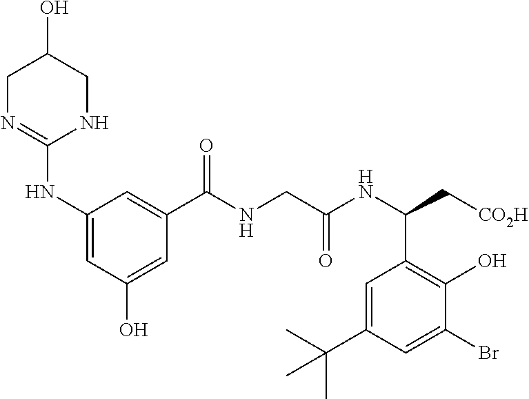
C1N=C(NC2=CC(O)=CC(C(NCC(NC(C[CO2H])C3=C(O)C(Br)=CC(C(C)(C)C)=C3)=O)=O)=C2)NCC1O
